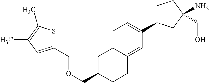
C1=C2C(=CC(C3CCC(CO)(N)C3)=C1)CCC(COCC1=CC(C)=C(C)S1)C2
